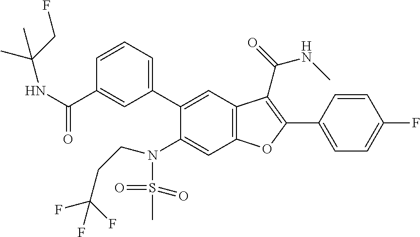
C1=CC(C2=C(C(=O)NC)C3=C(C=C(N(S(=O)(=O)C)CCC(F)(F)F)C(C4=CC=CC(C(NC(CF)(C)C)=O)=C4)=C3)O2)=CC=C1F
